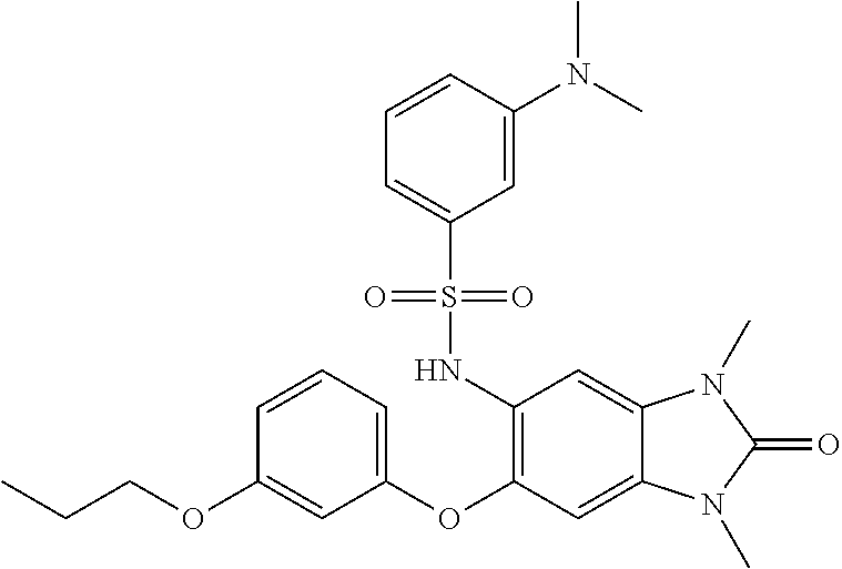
CCCOC1=CC(OC2=C(NS(C3=CC=CC(N(C)C)=C3)(=O)=O)C=C3C(=C2)N(C)C(=O)N3C)=CC=C1
